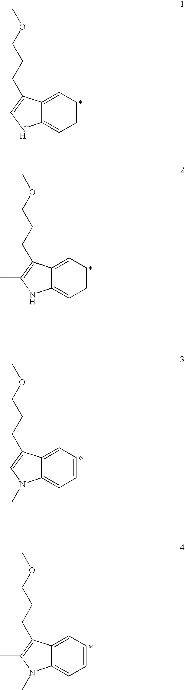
C1=CC=C2C(=C1)N(C)C=C2CCCOC.C1=CC=C2C(=C1)N(C)C(C)=C2CCCOC.C1=CC=C2C(=C1)NC=C2CCCOC.C1=CC=C2C(=C1)NC(C)=C2CCCOC
